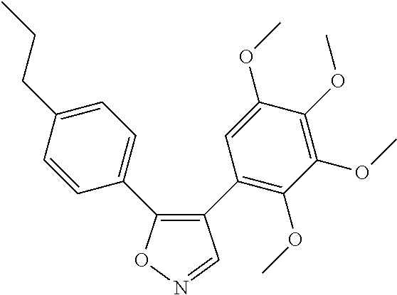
C1(C2=C(OC)C(OC)=C(OC)C(OC)=C2)=C(C2=CC=C(CCC)C=C2)ON=C1
